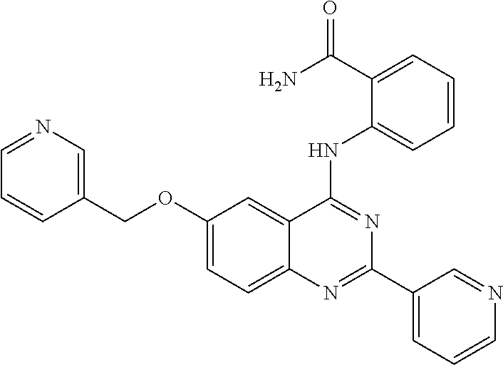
O(C1=CC=C2C(=C1)C(NC1=CC=CC=C1C(N)=O)=NC(C1=CC=CN=C1)=N2)CC1=CN=CC=C1
